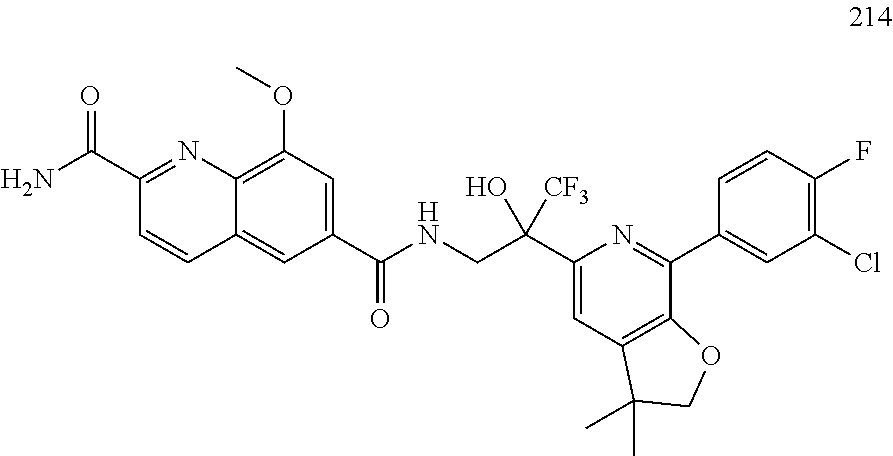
C1(C(=O)NCC(O)(C2=CC3=C(C(C4=CC(Cl)=C(F)C=C4)=N2)OCC3(C)C)[CF3])=CC(OC)=C2C(=C1)C=CC(C(=O)N)=N2
